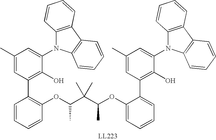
C1(N2C3=C(C4=C2C=CC=C4)C=CC=C3)=CC(C)=CC(C2=C(OC(C(C(C)OC3=CC=CC=C3C3=C(O)C(N4C5=C(C6=C4C=CC=C6)C=CC=C5)=CC(C)=C3)(C)C)C)C=CC=C2)=C1O
